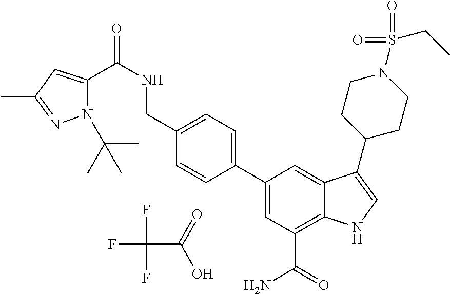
C1=C(C2=CC=C(CNC(=O)C3=CC(C)=NN3C(C)(C)C)C=C2)C=C2C(=C1C(=O)N)NC=C2C1CCN(S(CC)(=O)=O)CC1.FC(F)(F)C(=O)O
